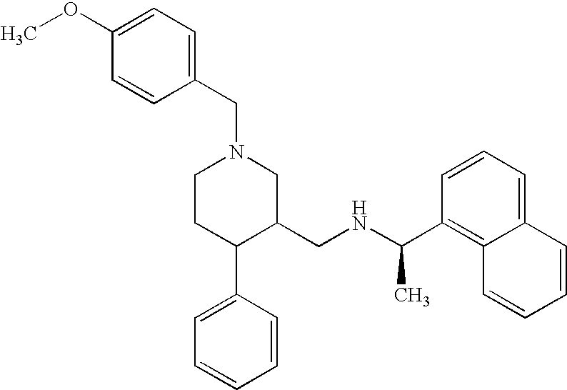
C1CC(C2=CC=CC=C2)C(CNC(C2=C3C(=CC=C2)C=CC=C3)C)CN1CC1=CC=C(OC)C=C1
